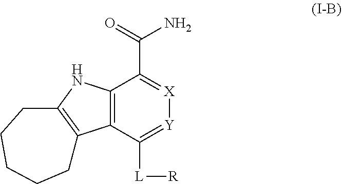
C12=C(C([L][R])=[Y][X]=C1C(=O)N)C1=C(N2)CCCCC1
